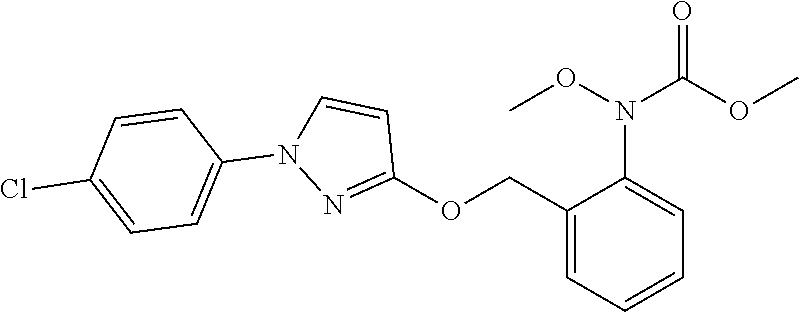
C1(COC2=NN(C3=CC=C(Cl)C=C3)C=C2)=CC=CC=C1N(OC)C(OC)=O
